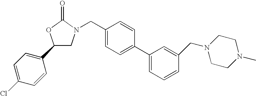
C1(C2=CC=C(Cl)C=C2)CN(CC2=CC=C(C3=CC=CC(CN4CCN(C)CC4)=C3)C=C2)C(=O)O1
